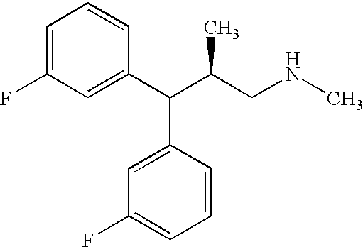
C1=C(F)C=C(C(C2=CC(F)=CC=C2)C(CNC)C)C=C1
